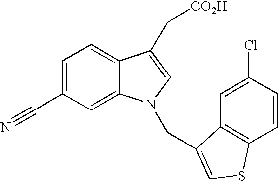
C1(C#N)=CC=C2C(=C1)N(CC1=CSC3=C1C=C(Cl)C=C3)C=C2C[CO2H]
